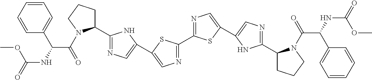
C1(C2=NC=C(C3=CN=C(C4CCCN4C(=O)C(NC(=O)OC)C4=CC=CC=C4)N3)S2)=NC=C(C2=CN=C(C3CCCN3C(=O)C(NC(=O)OC)C3=CC=CC=C3)N2)S1
